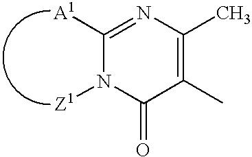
C1([A1])=NC(C)=C(C)C(=O)N1[Z1]
